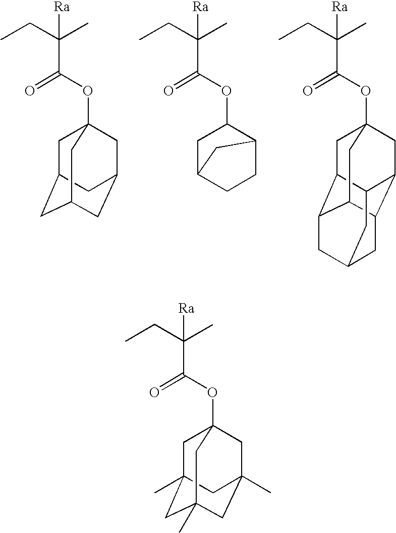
CCC(C(=O)OC12CC3CC(CC(C1)C3)C2)(C)[Ra].CCC(C(=O)OC1CC2CCC1C2)(C)[Ra].CCC(C(=O)OC12CC3C4C(C5C(C1)C3CC(C4)C5)C2)(C)[Ra].CCC(C(=O)OC12CC3(C)CC(C)(CC(C)(C1)C3)C2)(C)[Ra]
